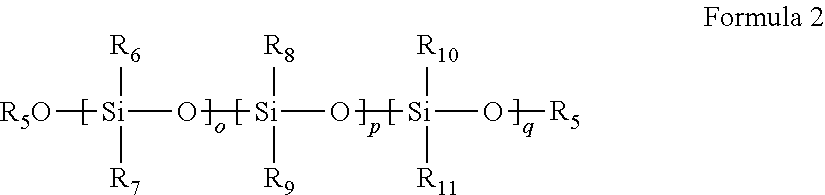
[R5O][Si](O[Si](O[Si](O[R5])([R11])[R10])([R9])[R8])([R7])[R6]
